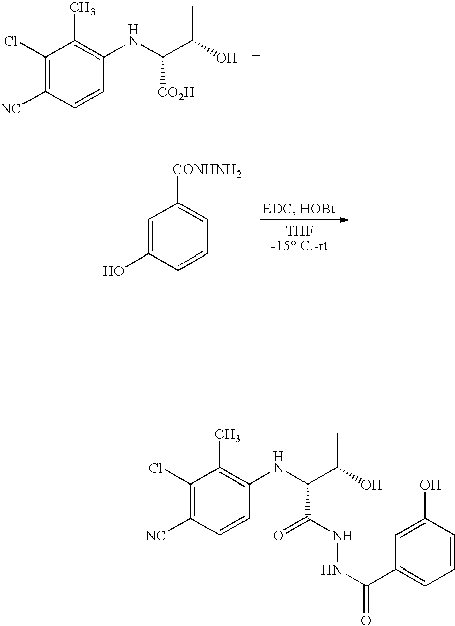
C1(Cl)=C([NC])C=CC(NC(C(O)C)[CO2H])=C1C.C1=C(O)C=CC=C1[CONHNH2].C1(Cl)=C([NC])C=CC(NC(C(O)C)C(NNC(=O)C2=CC=CC(O)=C2)=O)=C1C
